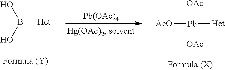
B([Het])(O)O.[Pb(OAc)4].[AcO][Pb]([Het])([OAc])[OAc]
